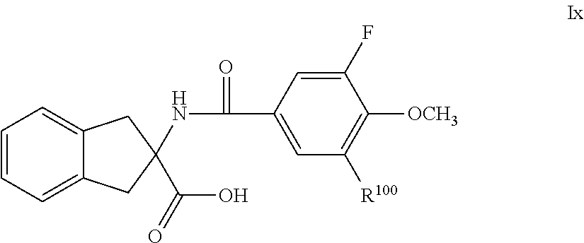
C12=CC=CC=C1CC(C(O)=O)(NC(=O)C1=CC([R100])=C([OCH3])C(F)=C1)C2
